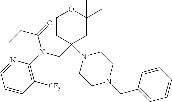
N1=CC=CC([CF3])=C1N(CC1(N2CCN(CC3=CC=CC=C3)CC2)CCOC(C)(C)C1)C(=O)CC
